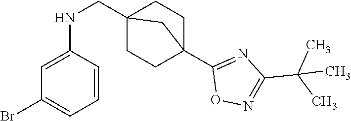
C1=C(NCC23CCC(C4=NC(C(C)(C)C)=NO4)(CC2)C3)C=CC=C1Br
